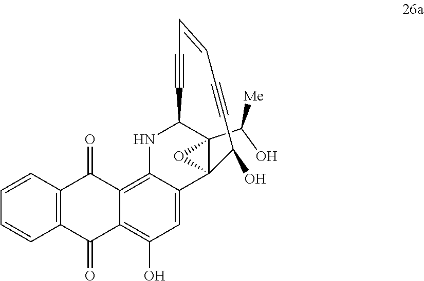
C12(C(O)[Me])C3(C4=CC(O)=C5C(=O)C6=C(C(=O)C5=C4NC1C#CC=CC#CC3O)C=CC=C6)O2
